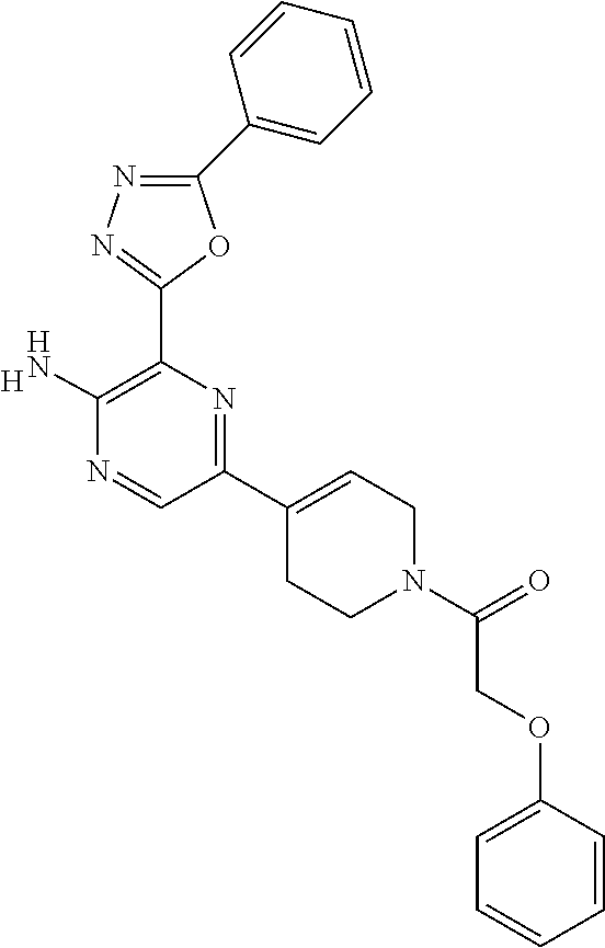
[H].C1(C2=C(N)N=CC(C3=CCN(C(=O)COC4=CC=CC=C4)CC3)=N2)=NN=C(C2=CC=CC=C2)O1
